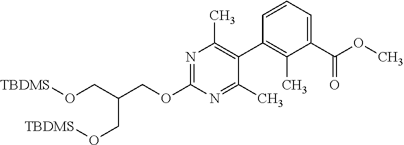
C(OC1=NC(C)=C(C2=C(C)C(C(OC)=O)=CC=C2)C(C)=N1)C(CO[TBDMS])CO[TBDMS]
